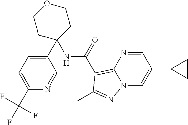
C1(C2=CC=C(C(F)(F)F)N=C2)(NC(C2=C3N=CC(C4CC4)=CN3N=C2C)=O)CCOCC1
